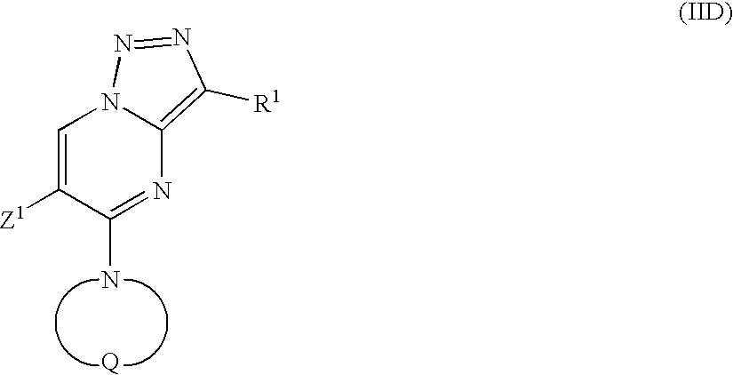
[Q].C1([Z1])=CN2C(=C([R1])N=N2)N=C1N
